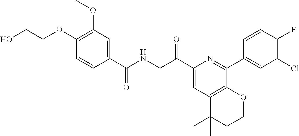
C1(C(CNC(C2=CC(OC)=C(OCCO)C=C2)=O)=O)=CC2=C(C(C3=CC(Cl)=C(F)C=C3)=N1)OCCC2(C)C
